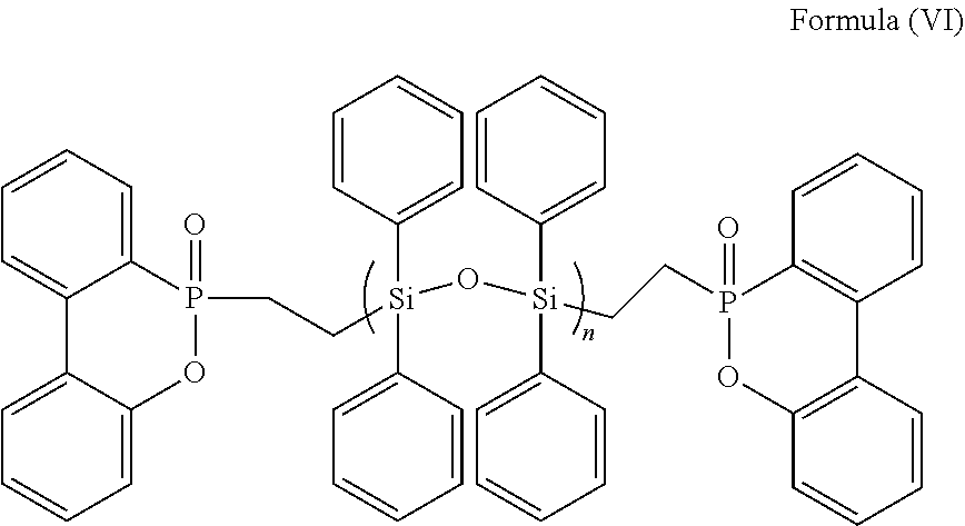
C1=CC=C2C(=C1)C1=CC=CC=C1OP2(CC[Si](O[Si](CCP1(=O)C2=C(C=CC=C2)C2=C(C=CC=C2)O1)(C1=CC=CC=C1)C1=CC=CC=C1)(C1=CC=CC=C1)C1=CC=CC=C1)=O
